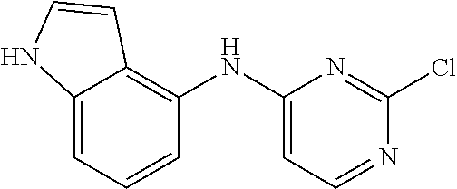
C12=CC=CC(NC3=CC=NC(Cl)=N3)=C1C=CN2
